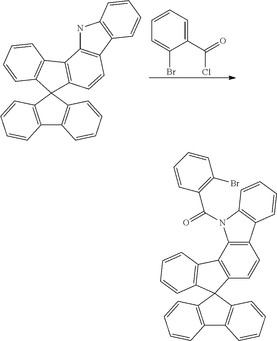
C1=CC=C(Br)C(C(=O)Cl)=C1.N1C2=C(C3=C1C=CC=C3)C=CC1=C2C2=C(C13C1=C(C4=C3C=CC=C4)C=CC=C1)C=CC=C2.C12=C(C=CC=C1)C1(C3=C2C=CC=C3)C2=C(C3=C(C=C2)C2=C(N3C(=O)C3=C(Br)C=CC=C3)C=CC=C2)C2=C1C=CC=C2
